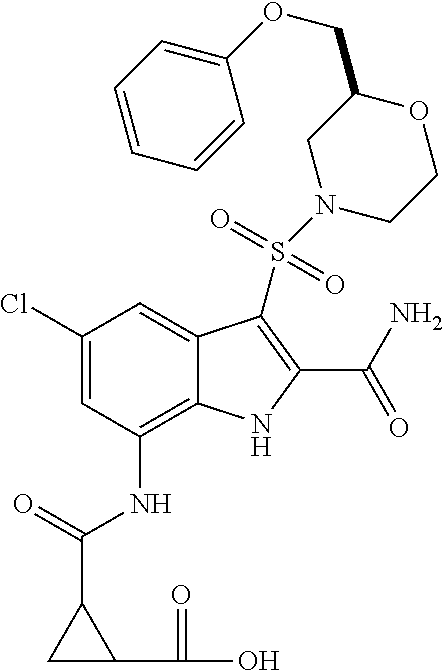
C1(Cl)=CC(NC(C2CC2C(O)=O)=O)=C2C(=C1)C(S(N1CCOC(COC3=CC=CC=C3)C1)(=O)=O)=C(C(N)=O)N2
